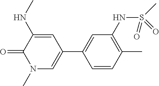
C1(NC)=CC(C2=CC(NS(C)(=O)=O)=C(C)C=C2)=CN(C)C1=O
